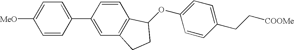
O(C1=CC=C(CC[COOMe])C=C1)C1C2=C(C=C(C3=CC=C([MeO])C=C3)C=C2)CC1
